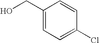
OCC1=CC=C(Cl)C=C1
